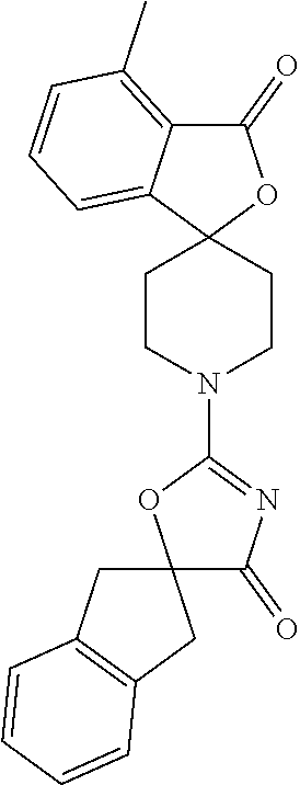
C1CN(C2=NC(=O)C3(O2)CC2=C(C3)C=CC=C2)CCC12OC(=O)C1=C(C)C=CC=C21
